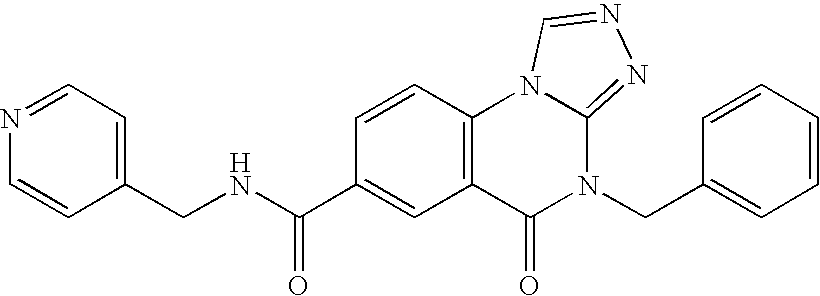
C1(CNC(C2=CC3=C(C=C2)N2C(=NN=C2)N(CC2=CC=CC=C2)C3=O)=O)=CC=NC=C1
